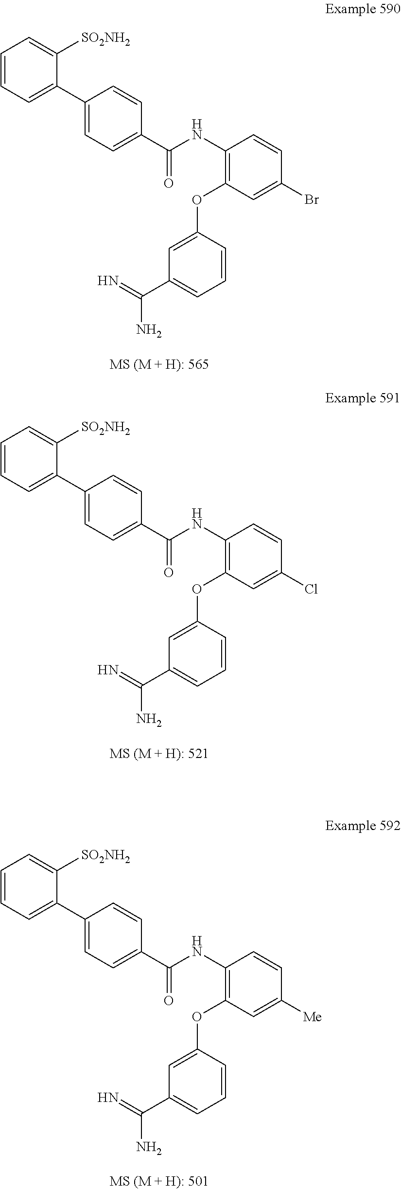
C1=CC=C(C2=CC=C(C(NC3=C(OC4=CC(C(=N)N)=CC=C4)C=C(Br)C=C3)=O)C=C2)C([SO2NH2])=C1.C1=CC=C(C2=CC=C(C(NC3=C(OC4=CC(C(=N)N)=CC=C4)C=C(Cl)C=C3)=O)C=C2)C([SO2NH2])=C1.C1=CC=C(C2=CC=C(C(NC3=C(OC4=CC(C(=N)N)=CC=C4)C=C([Me])C=C3)=O)C=C2)C([SO2NH2])=C1
